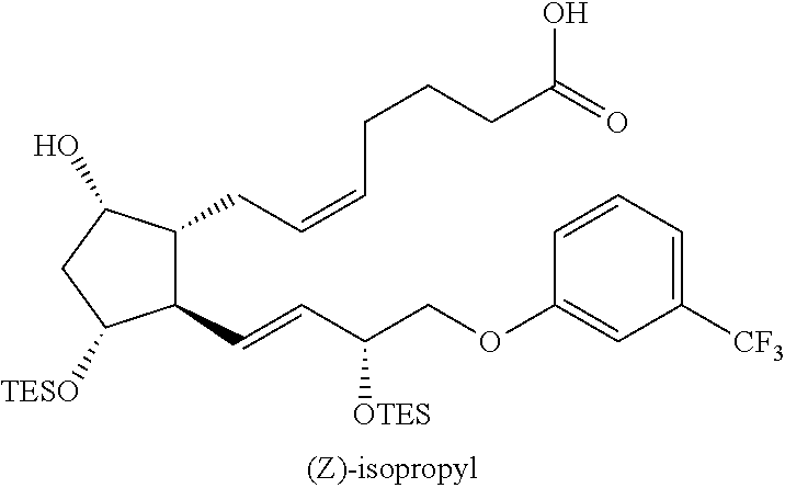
C1(C=CC(COC2=CC([CF3])=CC=C2)[OTES])C(CC=CCCCC(O)=O)C(O)CC1[TESO]
